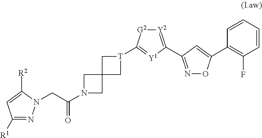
C1([R1])=NN(CC(=O)N2CC3(C2)C[T](C2=[Y1]C(C4=NOC(C5=C(F)C=CC=C5)=C4)=[Y2][G2]2)C3)C([R2])=C1
